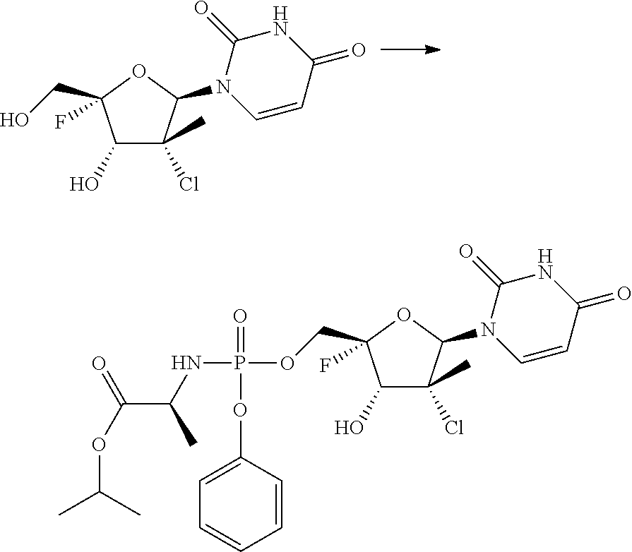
C1(O)C(C)(Cl)C(N2C=CC(=O)NC2=O)OC1(CO)F.C1(O)C(C)(Cl)C(N2C=CC(=O)NC2=O)OC1(COP(NC(C(OC(C)C)=O)C)(=O)OC1=CC=CC=C1)F
